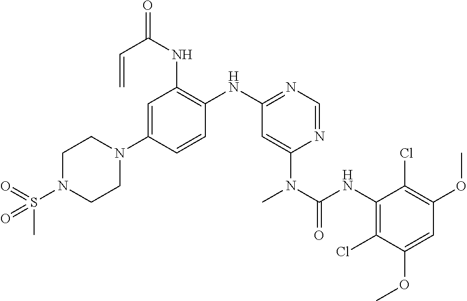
C1=C(N2CCN(S(C)(=O)=O)CC2)C=CC(NC2=NC=NC(N(C(=O)NC3=C(Cl)C(OC)=CC(OC)=C3Cl)C)=C2)=C1NC(C=C)=O
